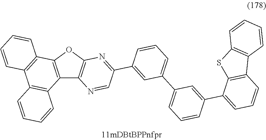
C12=C(OC3=C1N=CC(C1=CC(C4=CC=CC(C5=CC=CC6=C5SC5=C6C=CC=C5)=C4)=CC=C1)=N3)C1=C(C3=C2C=CC=C3)C=CC=C1
